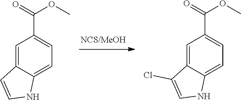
C1=C2C(=CC(C(OC)=O)=C1)C=CN2.C1=C2C(=CC(C(OC)=O)=C1)C(Cl)=CN2
